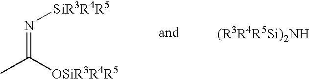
N(=C([OSiR3R4R5])C)[SiR3R4R5]
